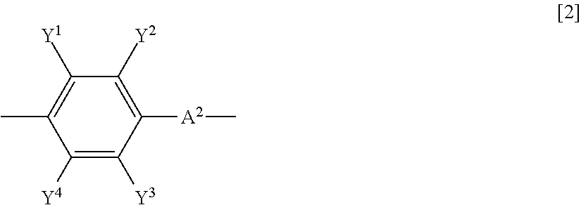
C1([Y4])=C([Y3])C([A2]C)=C([Y2])C([Y1])=C1C
